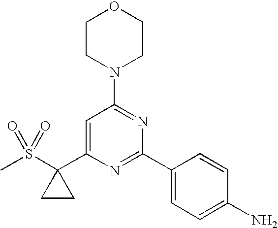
CS(C1(C2=CC(N3CCOCC3)=NC(C3=CC=C(N)C=C3)=N2)CC1)(=O)=O
